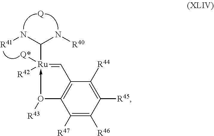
C1([R47])=C([R46])C([R45])=C([R44])C2=C1O([R43])->[Ru]([R42])([Q*])(C(N[R41])N[R40])=C2.[Q]
